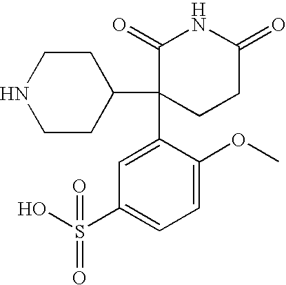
C1(C2(C3=CC(S(O)(=O)=O)=CC=C3OC)CCC(=O)NC2=O)CCNCC1
